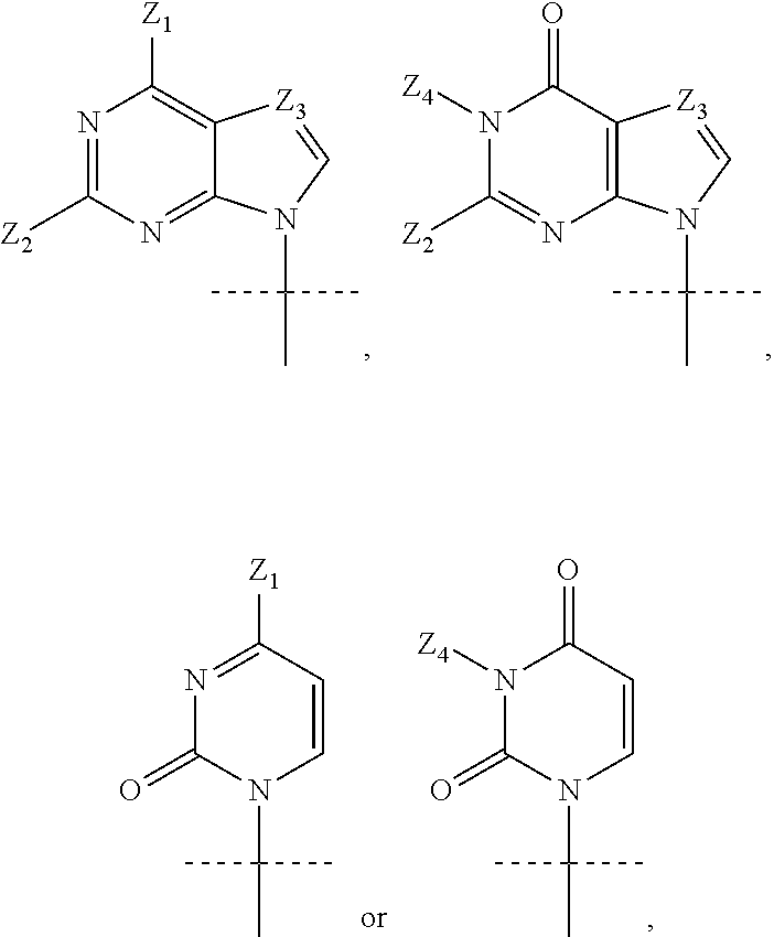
N1=C([Z2])N=C2C(=C1[Z1])[Z3]=CN2C(C)(C)C.N1([Z4])C([Z2])=NC2=C(C1=O)[Z3]=CN2C(C)(C)C.N1=C([Z1])C=CN(C(C)(C)C)C1=O.N1([Z4])C(=O)N(C(C)(C)C)C=CC1=O
